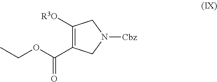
C1([R3O])=C(C(=O)OCC)CN([Cbz])C1
